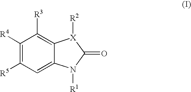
C1([R4])=C([R5])C=C2C(=C1[R3])[X]([R2])C(=O)N2[R1]
